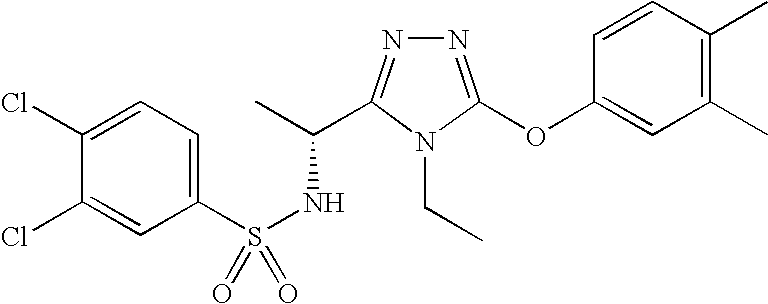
C1(Cl)=CC=C(S(NC(C)C2=NN=C(OC3=CC(C)=C(C)C=C3)N2CC)(=O)=O)C=C1Cl
